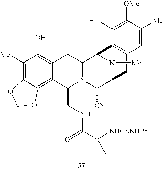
C1([Me])=C2C(=C3C(=C1O)CC1N(C3CNC(C([NHCSNHPh])C)=O)C([CN])C3N([Me])C1C1=C(C3)C=C([Me])C([OMe])=C1O)OCO2
